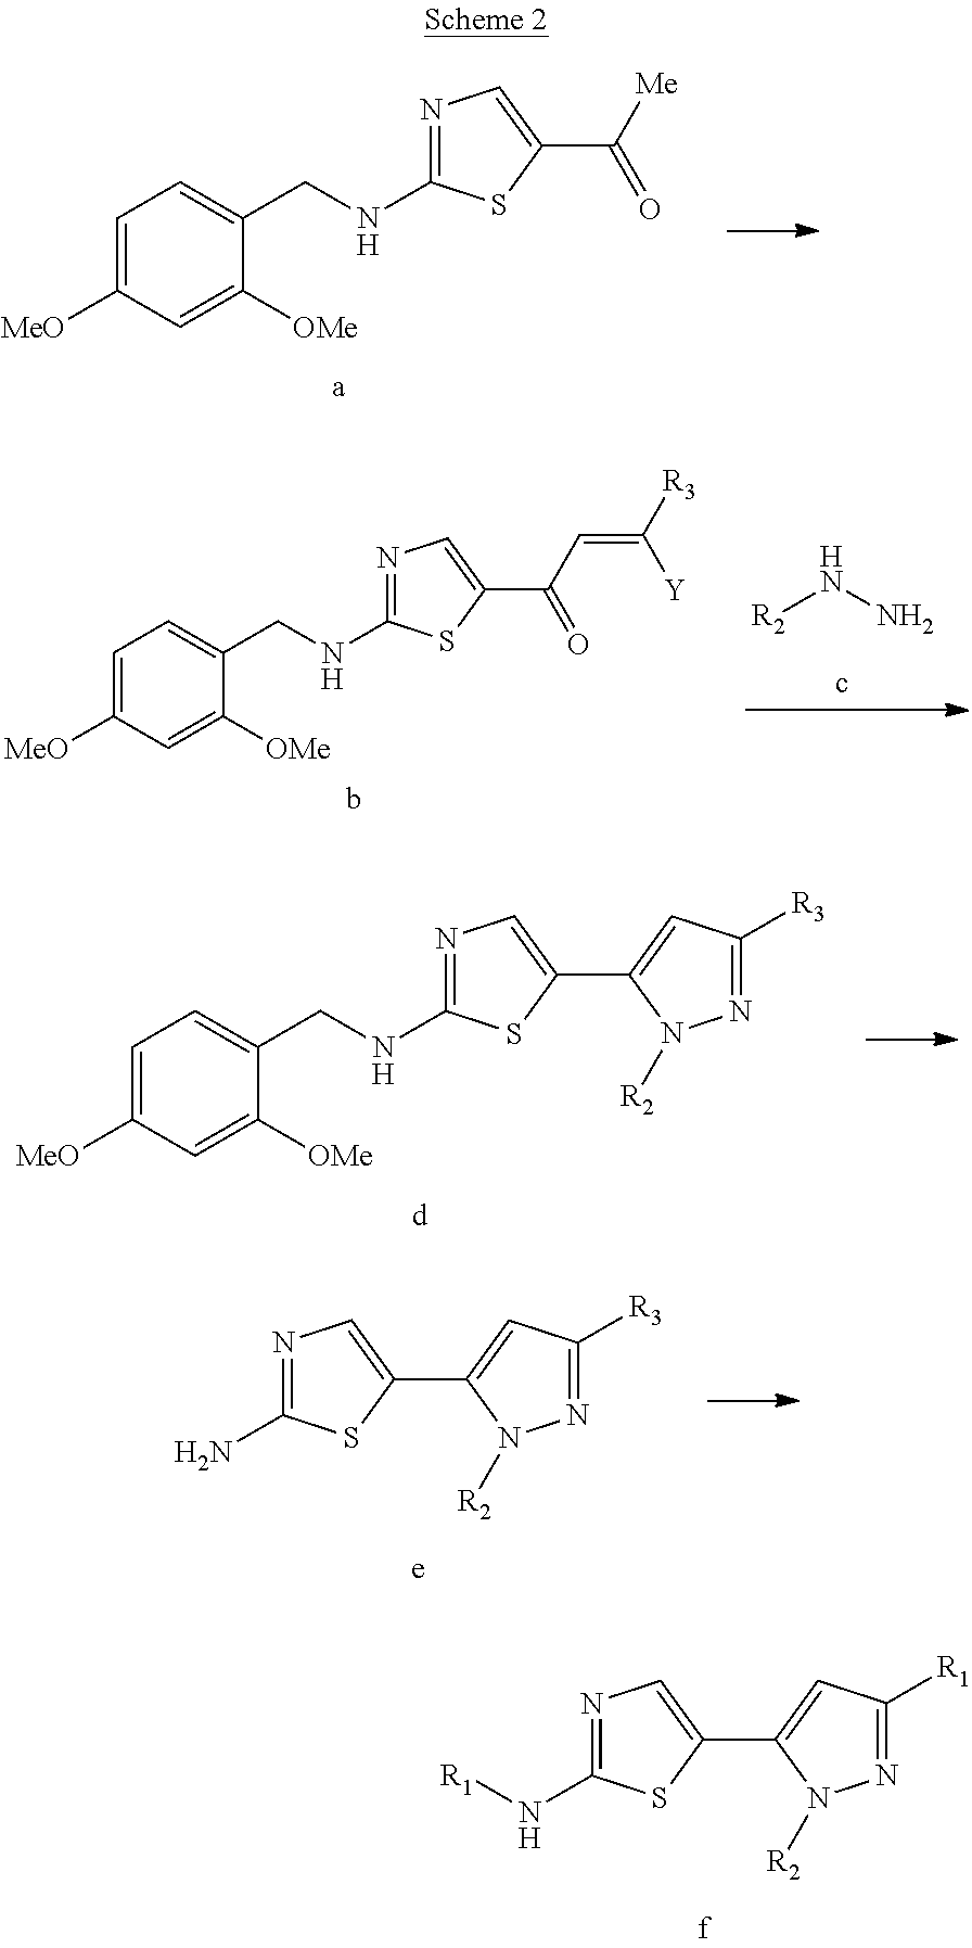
C1=C([MeO])C=C([OMe])C(CNC2=NC=C(C([Me])=O)S2)=C1.[R2]NN.C1=C([MeO])C=C([OMe])C(CNC2=NC=C(C(C=C([R3])[Y])=O)S2)=C1.C1=C([MeO])C=C([OMe])C(CNC2=NC=C(C3=CC([R3])=NN3[R2])S2)=C1.N1=C(N)SC(C2=CC([R3])=NN2[R2])=C1.N1=C(N[R1])SC(C2=CC([R1])=NN2[R2])=C1
